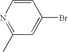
C1=CN=C(C)C=C1Br
